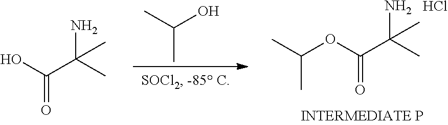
OC(C(C)(N)C)=O.CC(O)C.O(C(C(C)(N)C)=O)C(C)C.Cl
